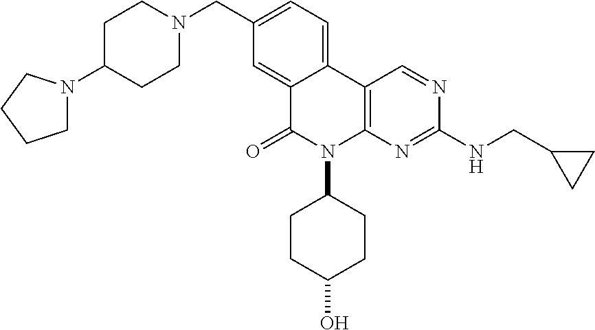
C12=CC=C(CN3CCC(N4CCCC4)CC3)C=C1C(=O)N(C1CCC(O)CC1)C1=C2C=NC(NCC2CC2)=N1
